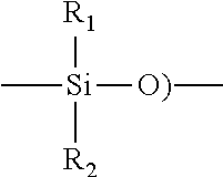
C[Si]([R1])([R2])[O)]C
